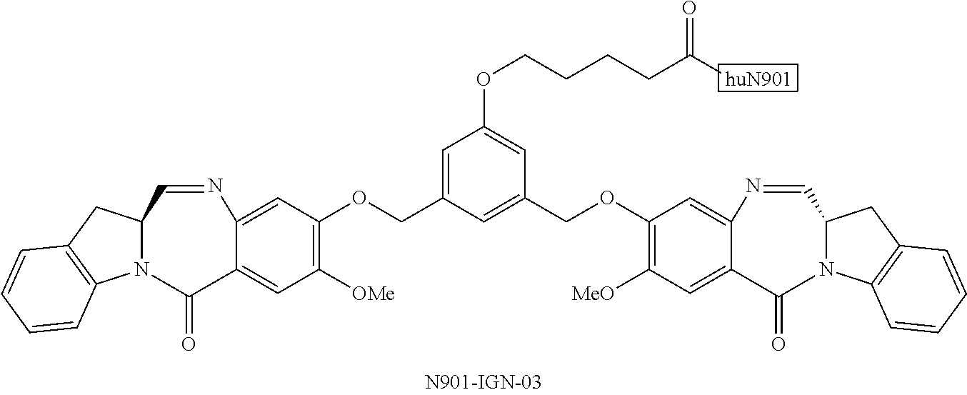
C1([OMe])=C(OCC2=CC(OCCCCC([huN901])=O)=CC(COC3=C([MeO])C=C4C(=C3)N=CC3N(C4=O)C4=C(C3)C=CC=C4)=C2)C=C2C(=C1)C(=O)N1C(C=N2)CC2=C1C=CC=C2
